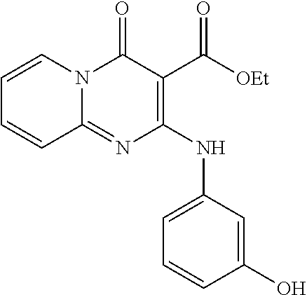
C1(NC2=CC=CC(O)=C2)=C(C([OEt])=O)C(=O)N2C(=N1)C=CC=C2
